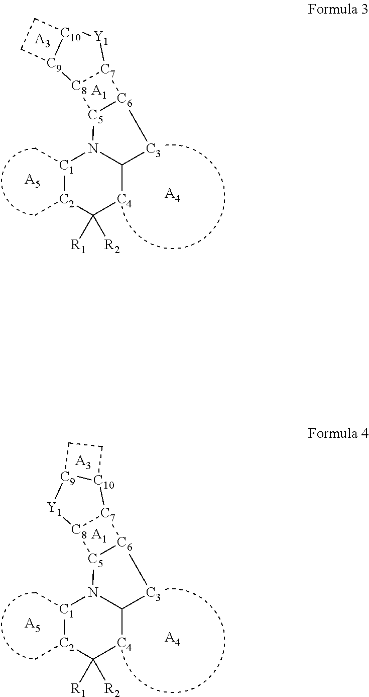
[C1]1(C)[C2](C)C([R1])([R2])[C4]C2N1[C5]1[C6]([C3]2)[C7]2[C8]1[C9]1[C10]([Y1]2)CC1.[A5].[A4].[A1].[A3].[C1]1(C)[C2](C)C([R1])([R2])[C4]C2N1[C5]1[C6]([C3]2)[C7]2[C8]1[Y1][C9]1[C10]2CC1.[A5].[A4].[A1].[A3]
